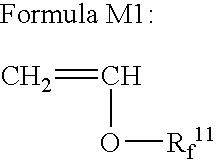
C=CO[Rf11]
